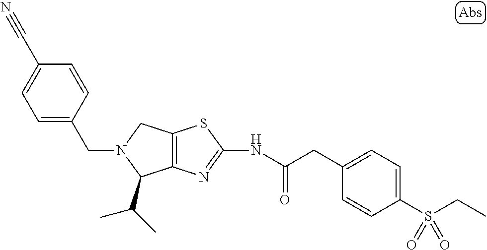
C12=C(N=C(NC(CC3=CC=C(S(CC)(=O)=O)C=C3)=O)S1)C(C(C)C)N(CC1=CC=C(C#N)C=C1)C2
